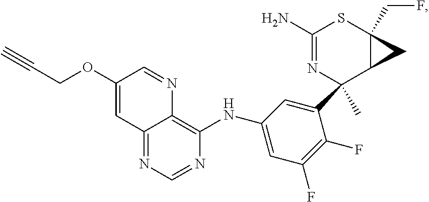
C(COC1=CC2=NC=NC(NC3=CC(F)=C(F)C(C4(C)C5C(CF)(SC(N)=N4)C5)=C3)=C2N=C1)#C
